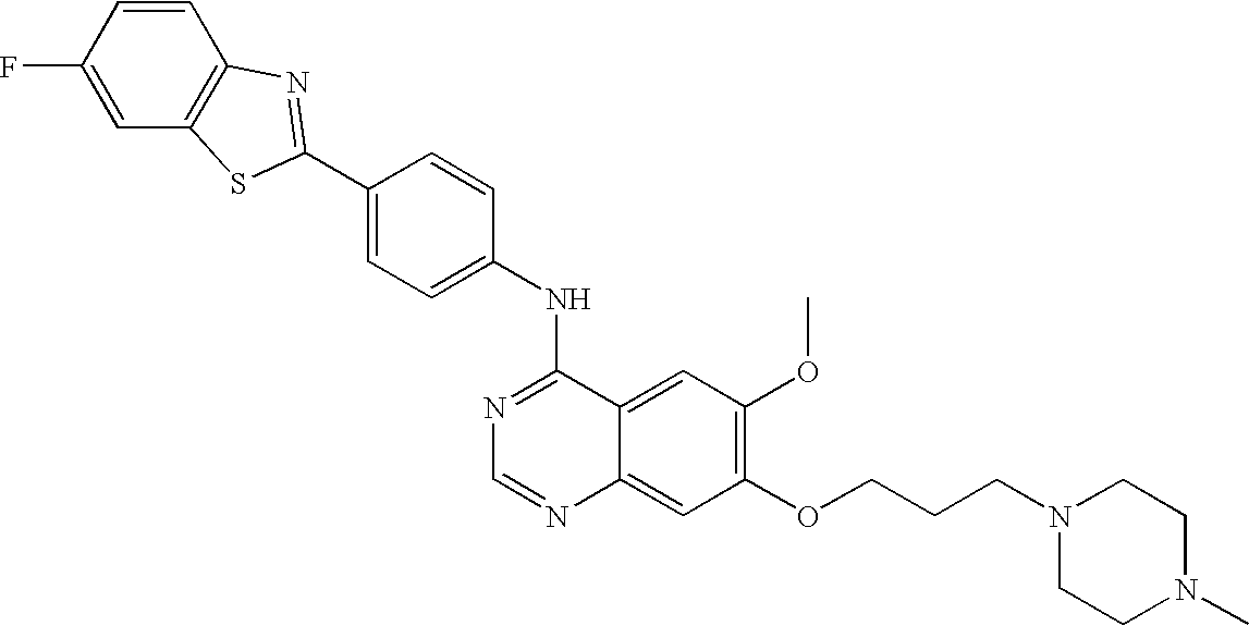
C1=CC(F)=CC2=C1N=C(C1=CC=C(NC3=NC=NC4=CC(OCCCN5CCN(C)CC5)=C(OC)C=C34)C=C1)S2
